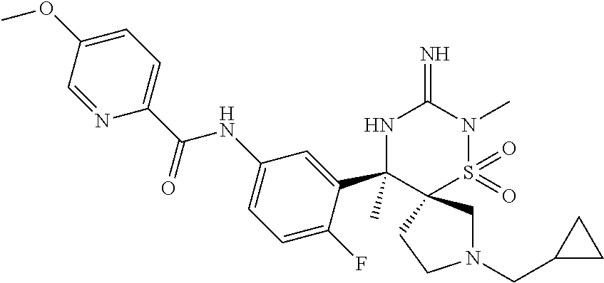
C1(OC)=CC=C(C(NC2=CC=C(F)C(C3(C)NC(=N)N(C)S(=O)(=O)C34CN(CC3CC3)CC4)=C2)=O)N=C1
